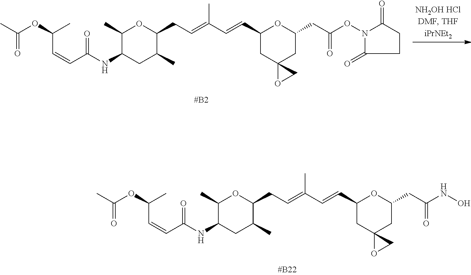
C(C=CC(=O)NC1CC(C)C(CC=C(C=CC2CC3(CC(CC(NO)=O)O2)OC3)C)OC1C)(C)OC(C)=O.C(C=CC(=O)NC1CC(C)C(CC=C(C=CC2CC3(CC(CC(ON4C(=O)CCC4=O)=O)O2)OC3)C)OC1C)(C)OC(C)=O
